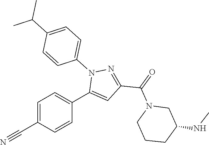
C1=C(C#N)C=CC(C2=CC(C(=O)N3CCCC(NC)C3)=NN2C2=CC=C(C(C)C)C=C2)=C1
